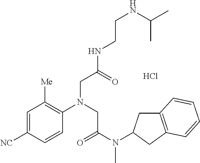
Cl.C1=CC([NC])=CC([Me])=C1N(CC(NCCNC(C)C)=O)CC(N(C)C1CC2=C(C1)C=CC=C2)=O
